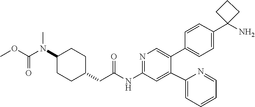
C1=CC(C2(N)CCC2)=CC=C1C1=CN=C(NC(CC2CCC(N(C(OC)=O)C)CC2)=O)C=C1C1=CC=CC=N1
